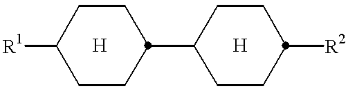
C1([R1])CCC(C2CCC([R2])CC2)CC1
